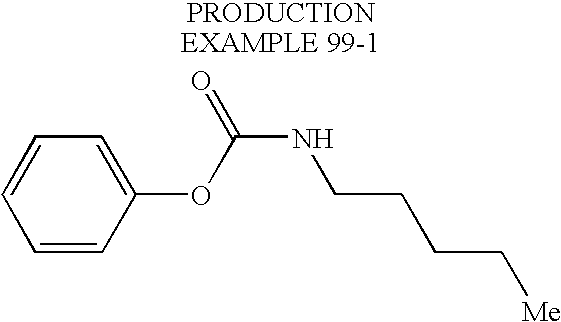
C1=CC(OC(NCCCC[Me])=O)=CC=C1
